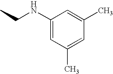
C1(NCC)=CC(C)=CC(C)=C1
